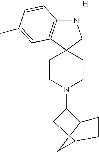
N1C2=C(C3(C1)CCN(C1C4CCC(C4)C1)CC3)C=C(C)C=C2.[H]
